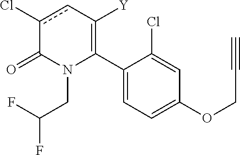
C1(C2=C([Y])cc(Cl)C(=O)N2CC(F)F)=CC=C(OCC#C)C=C1Cl
